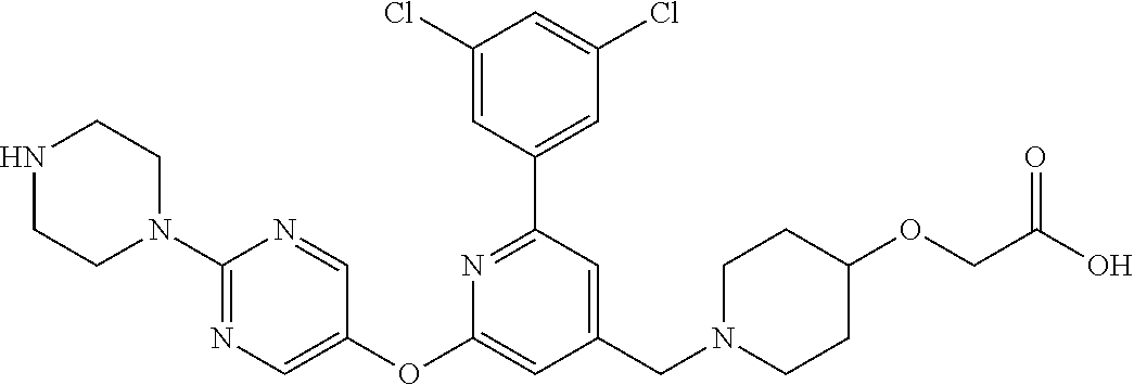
C1(Cl)=CC(C2=NC(OC3=CN=C(N4CCNCC4)N=C3)=CC(CN3CCC(OCC(O)=O)CC3)=C2)=CC(Cl)=C1
